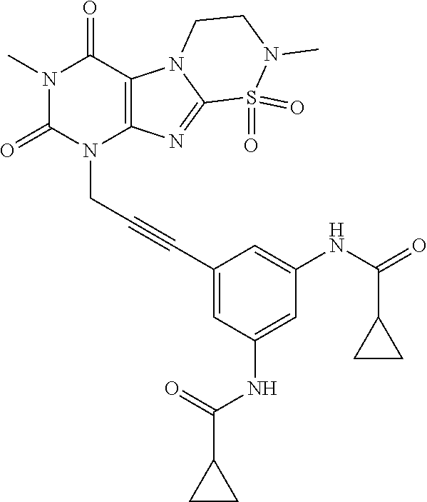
N1(C)C(=O)N(CC#CC2=CC(NC(C3CC3)=O)=CC(NC(=O)C3CC3)=C2)C2=C(C1=O)N1C(=N2)S(=O)(=O)N(C)CC1
